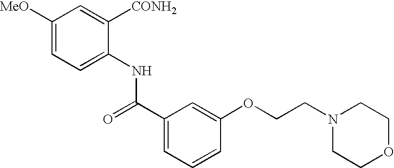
O=C(NC1=CC=C([MeO])C=C1[CONH2])C1=CC=CC(OCCN2CCOCC2)=C1
